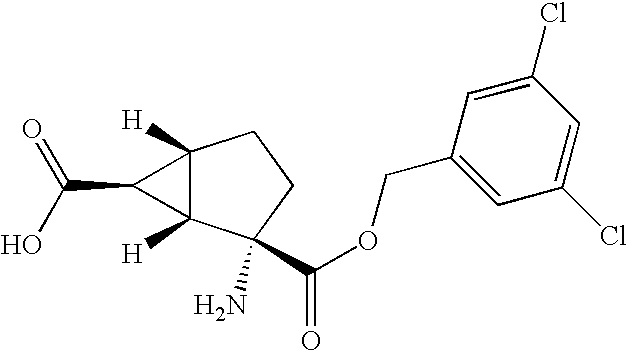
C12([H])C([H])(C(N)(C(OCC3=CC(Cl)=CC(Cl)=C3)=O)CC1)C2C(O)=O
